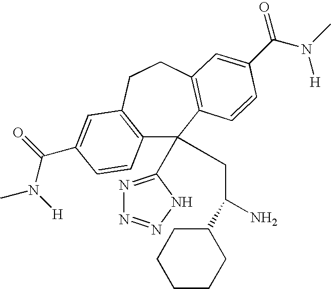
C12=C(CCC3=C(C1(C1=NN=NN1)CC(N)C1CCCCC1)C=CC(C(N(C)[H])=O)=C3)C=C(C(=O)N([H])C)C=C2
